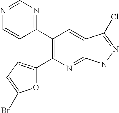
N1=CN=C(C2=C(C3=CC=C(Br)O3)N=C3C(=C2)C(Cl)=NN3)C=C1
